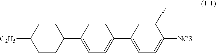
C1CC([C2H5])CCC1C1=CC=C(C2=CC=C([NCS])C(F)=C2)C=C1
